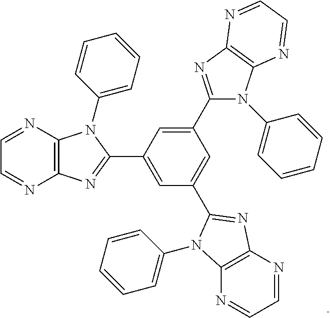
C1=NC2=C(N=C1)N=C(C1=CC(C3=NC4=C(N=CC=N4)N3C3=CC=CC=C3)=CC(C3=NC4=C(N3C3=CC=CC=C3)N=CC=N4)=C1)N2C1=CC=CC=C1
